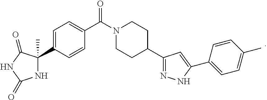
C1=C(C2(C)NC(=O)NC2=O)C=CC(C(N2CCC(C3=NNC(C4=CC=C(C)C=C4)=C3)CC2)=O)=C1
